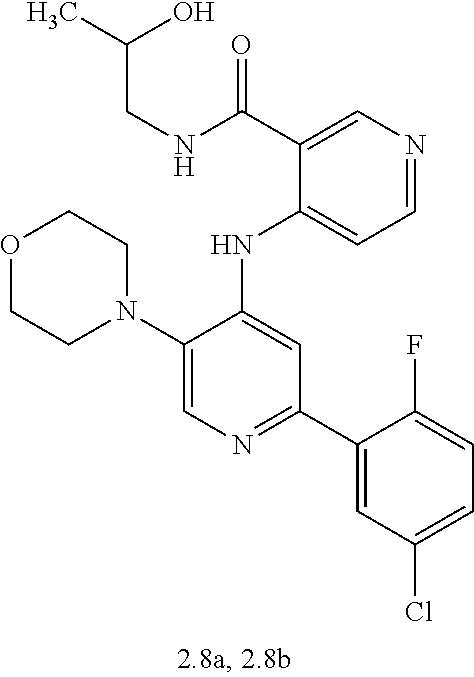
C1(NC2=CC(C3=CC(Cl)=CC=C3F)=NC=C2N2CCOCC2)=CC=NC=C1C(NCC(O)C)=O
